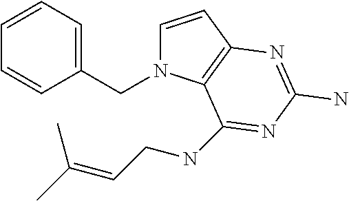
C1=CC2=C(N1CC1=CC=CC=C1)C(NCC=C(C)C)=NC(N)=N2
